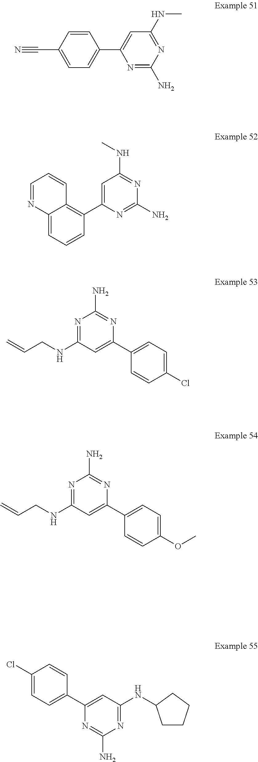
C1(C#N)=CC=C(C2=CC(NC)=NC(N)=N2)C=C1.C1=NC2=CC=CC(C3=CC(NC)=NC(N)=N3)=C2C=C1.C=CCNC1=NC(N)=NC(C2=CC=C(Cl)C=C2)=C1.C=CCNC1=NC(N)=NC(C2=CC=C(OC)C=C2)=C1.C1=C(Cl)C=CC(C2=CC(NC3CCCC3)=NC(N)=N2)=C1
